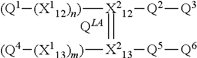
[(Q1][(X112)n)][X212](=[X213]([(X113)m)][(Q4])[Q5][Q6])[Q2][Q3]
